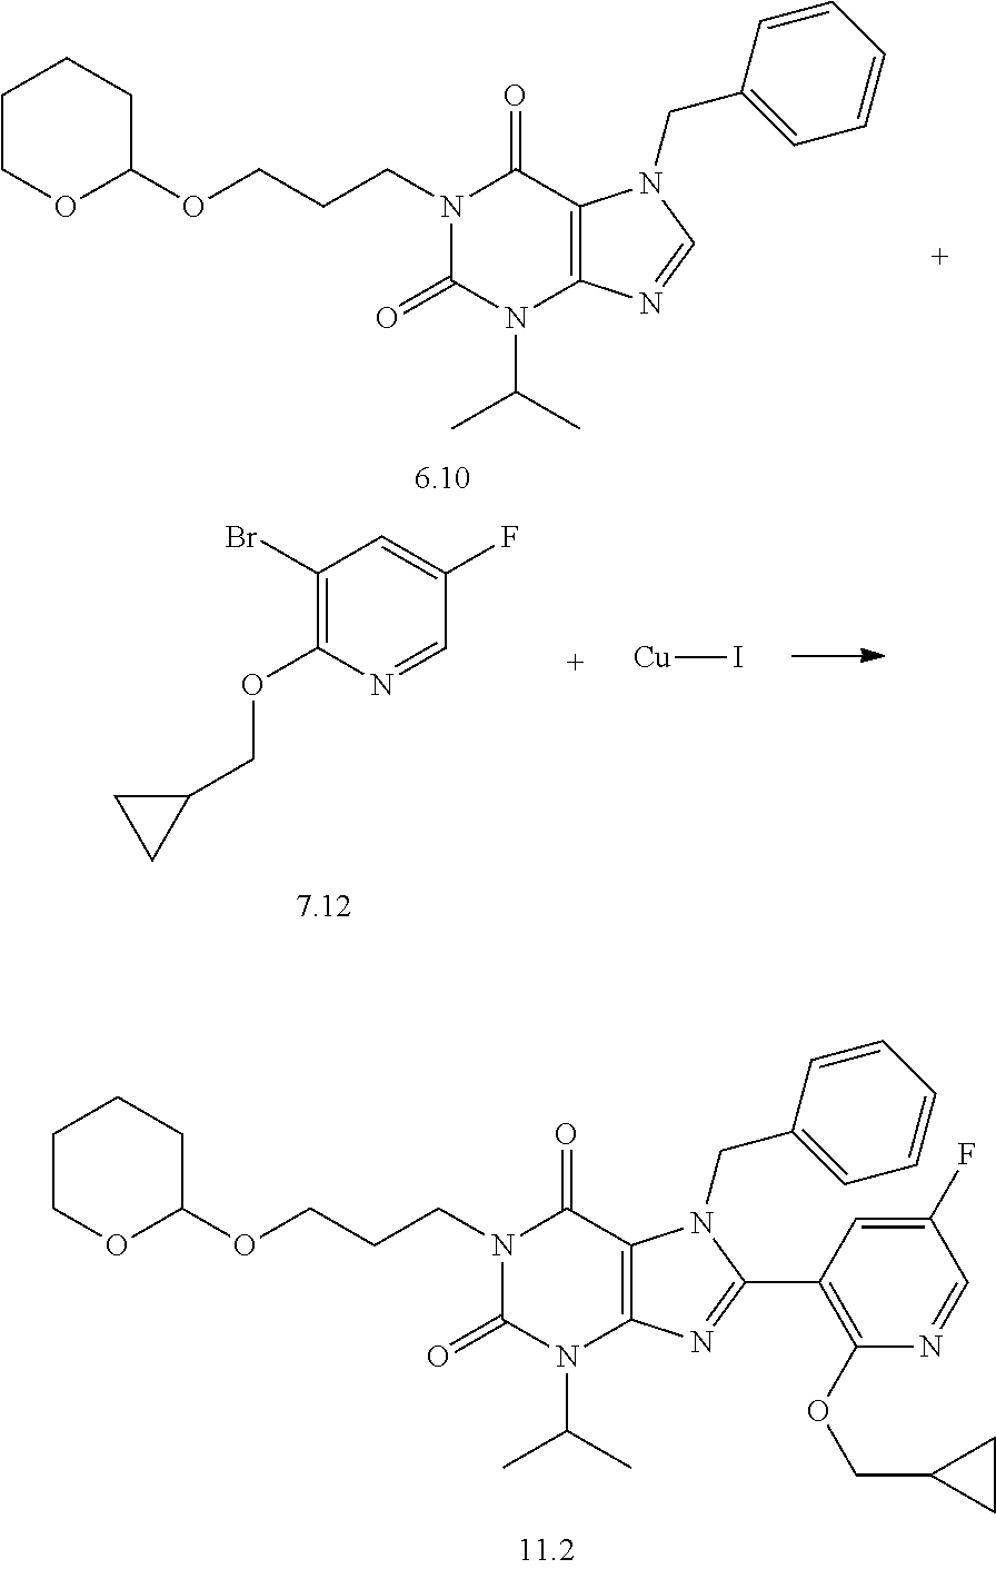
C1COC(OCCCN2C(=O)N(C(C)C)C3=C(C2=O)N(CC2=CC=CC=C2)C(C2=C(OCC4CC4)N=CC(F)=C2)=N3)CC1.C1COC(OCCCN2C(=O)N(C(C)C)C3=C(C2=O)N(CC2=CC=CC=C2)C=N3)CC1.C1(Br)=C(OCC2CC2)N=CC(F)=C1.[Cu]I
